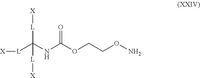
[X][L]C(NC(OCCO[NH2])=O)([L][X])[L][X]
